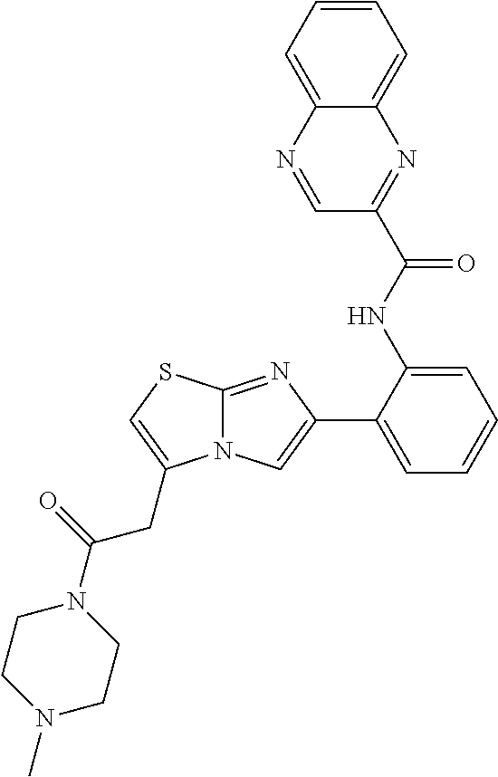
C1(NC(=O)C2=NC3=CC=CC=C3N=C2)=CC=CC=C1C1=CN2C(=N1)SC=C2CC(N1CCN(C)CC1)=O
